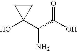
OC1(C(C(O)=O)N)CC1
